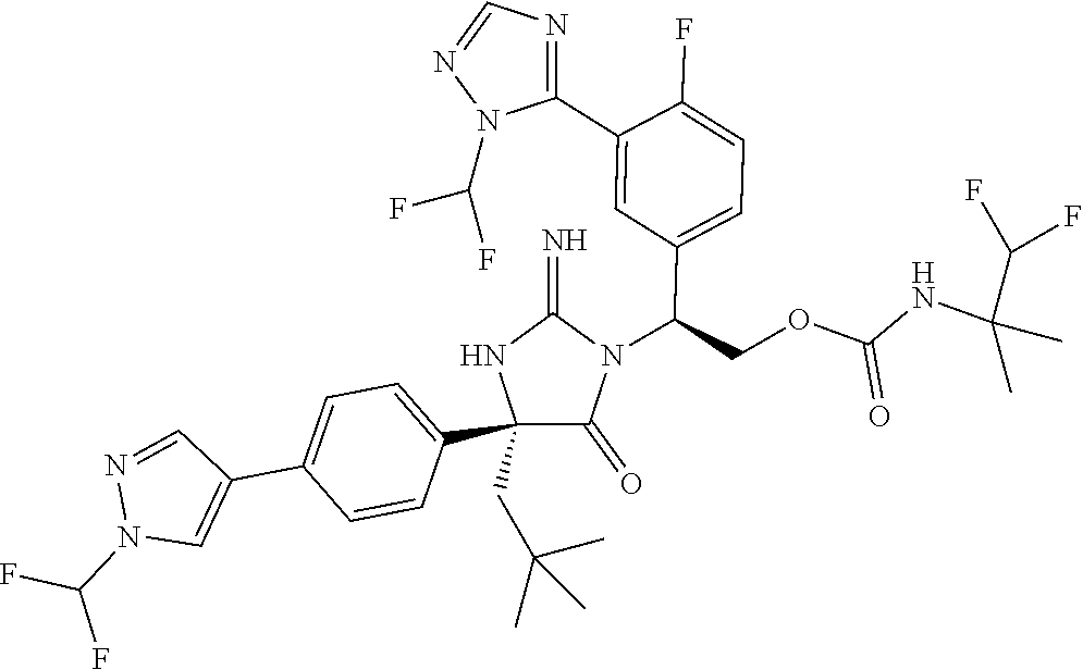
C1(C2=CC=C(C3=CN(C(F)F)N=C3)C=C2)(CC(C)(C)C)C(=O)N(C(COC(NC(C(F)F)(C)C)=O)C2=CC=C(F)C(C3=NC=NN3C(F)F)=C2)C(=N)N1
